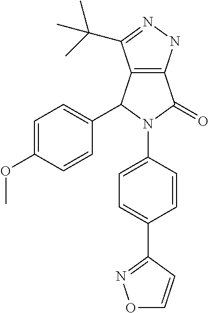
C12=C(NN=C1C(C)(C)C)C(=O)N(C1=CC=C(C3=NOC=C3)C=C1)C2C1=CC=C(OC)C=C1
